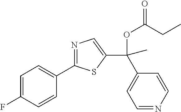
C1=C(F)C=CC(C2=NC=C(C(C)(C3=CC=NC=C3)OC(=O)CC)S2)=C1
